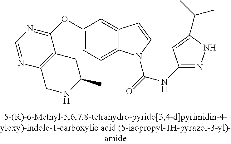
C1(OC2=NC=NC3=C2CC(C)NC3)=CC=C2C(=C1)C=CN2C(=O)NC1=NNC(C(C)C)=C1
